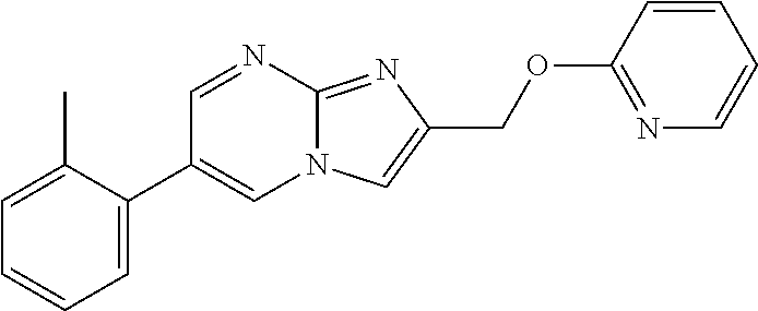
C1=C(C2=CN3C(=NC(COC4=NC=CC=C4)=C3)N=C2)C(C)=CC=C1
